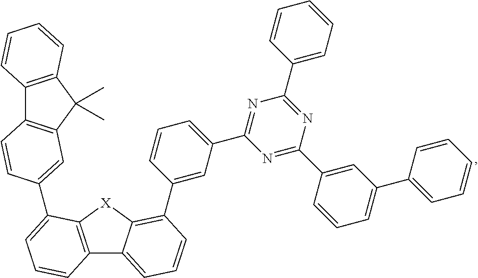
C12=C([X]C3=C(C4=CC(C5=NC(C6=CC=CC=C6)=NC(C6=CC(C7=CC=CC=C7)=CC=C6)=N5)=CC=C4)C=CC=C13)C(C1=CC3=C(C4=C(C3(C)C)C=CC=C4)C=C1)=CC=C2
